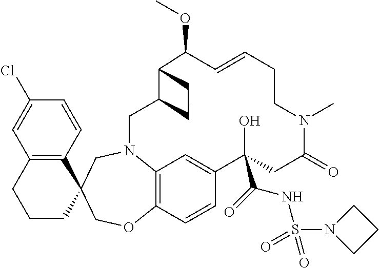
C12=C(C=CC(Cl)=C1)C1(CCC2)COC2=C3N(C1)CC1C(C(OC)C=CCCN(C)C(=O)CC(C(=O)NS(=O)(=O)N4CCC4)(O)C(=C3)C=C2)CC1
